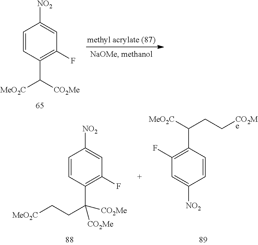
C1=CC(C([CO2Me])[MeO2C])=C(F)C=C1[NO2].C1=CC(C([CO2Me])(CC[MeO2C])[CO2Me])=C(F)C=C1[NO2].C1=CC(C([MeO2C])CC[CO2Me])=C(F)C=C1[NO2]
